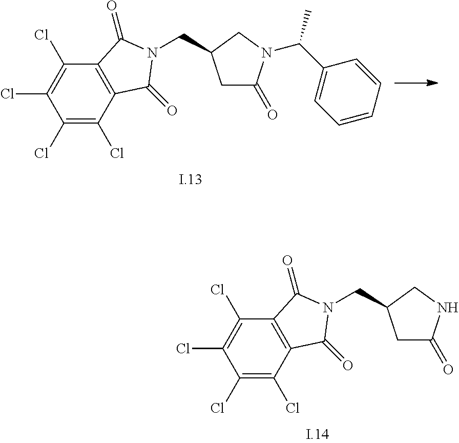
C(C)(C1=CC=CC=C1)N1C(=O)CC(CN2C(=O)C3=C(C(Cl)=C(Cl)C(Cl)=C3Cl)C2=O)C1.C1C(=O)NCC1CN1C(=O)C2=C(C(Cl)=C(Cl)C(Cl)=C2Cl)C1=O
